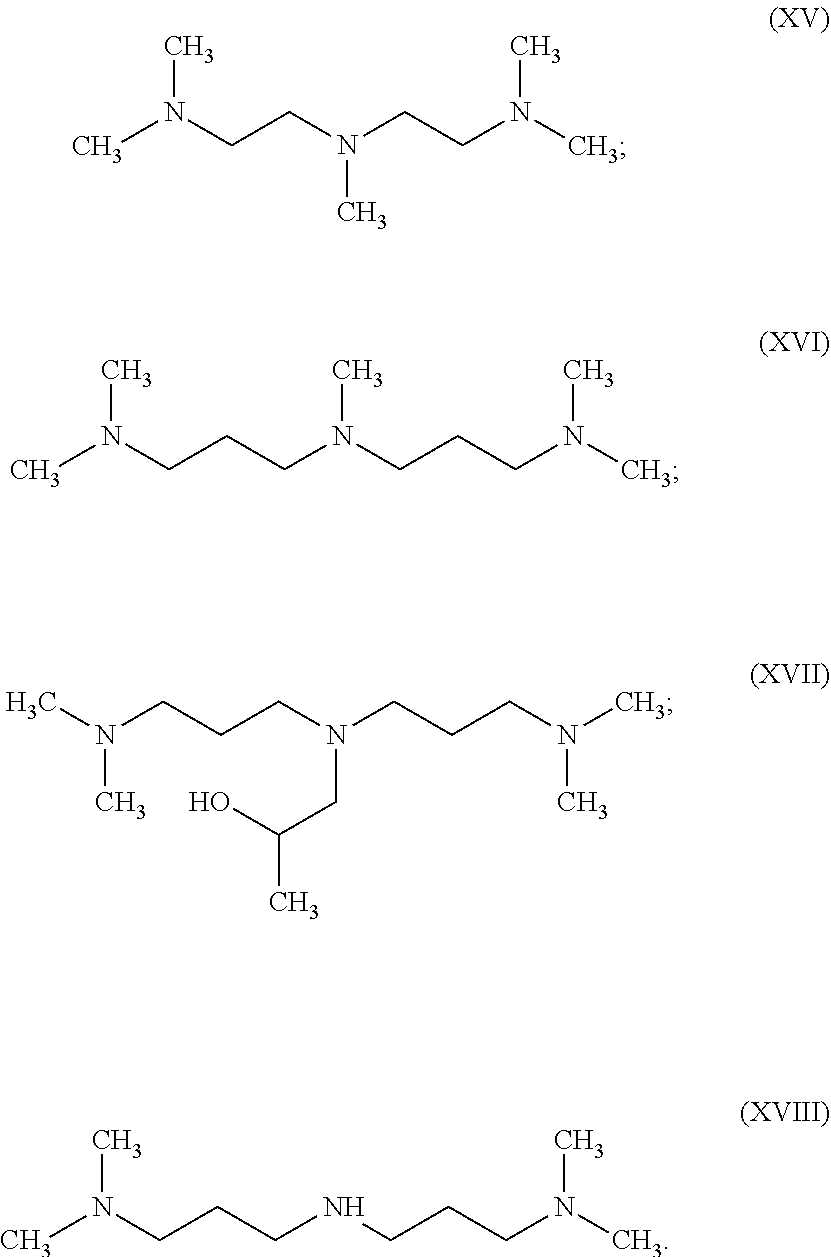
CN(CCN(CCN(C)C)C)C.CN(CCCN(CCCN(C)C)C)C.CN(CCCN(CCCN(C)C)CC(O)C)C.CN(CCCNCCCN(C)C)C
